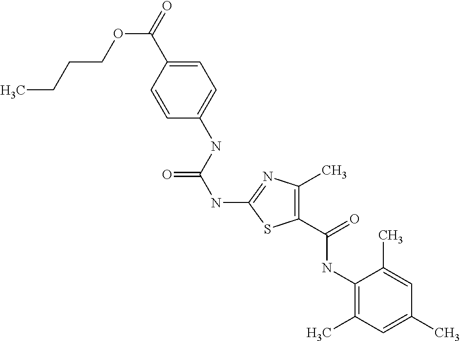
C1=CC(C(OCCCC)=O)=CC=C1NC(NC1=NC(C)=C(C(NC2=C(C)C=C(C)C=C2C)=O)S1)=O
